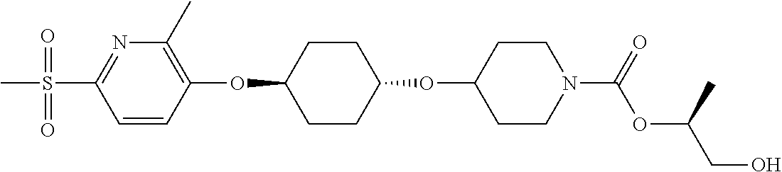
C1=CC(OC2CCC(OC3CCN(C(OC(CO)C)=O)CC3)CC2)=C(C)N=C1S(C)(=O)=O
